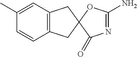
C1(C)=CC2=C(C=C1)CC1(C2)C(=O)N=C(N)O1
